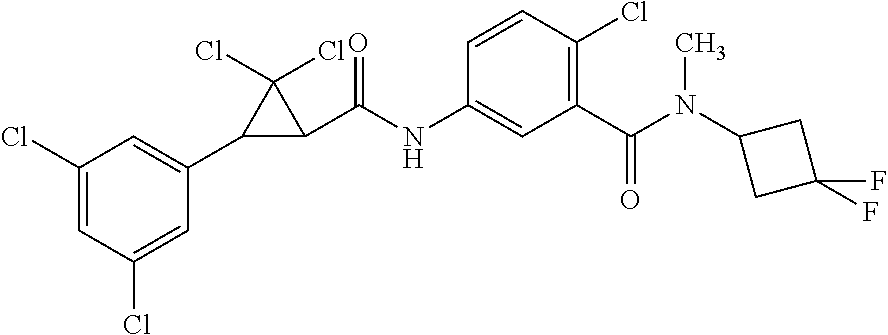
C1=C(Cl)C=C(Cl)C=C1C1C(C(NC2=CC(C(=O)N(C3CC(F)(F)C3)C)=C(Cl)C=C2)=O)C1(Cl)Cl
